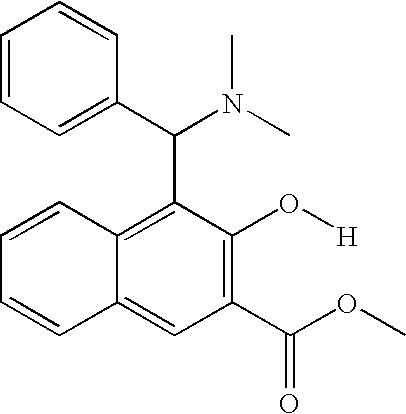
C1=CC2=CC(C(OC)=O)=C(O[H])C(C(C3=CC=CC=C3)N(C)C)=C2C=C1
